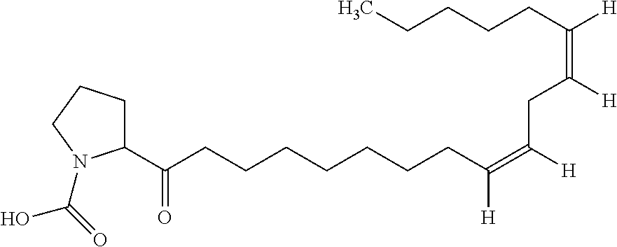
C(CCCCCCC(C1CCCN1C(=O)O)=O)C(=C([H])CC(=C([H])CCCCC)[H])[H]
